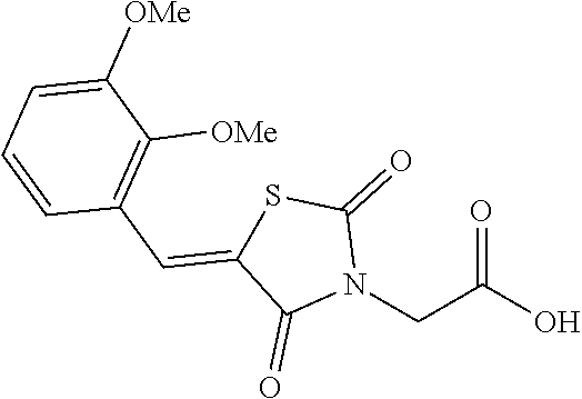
N1(CC(O)=O)C(=O)SC(=CC2=C([OMe])C([OMe])=CC=C2)C1=O
